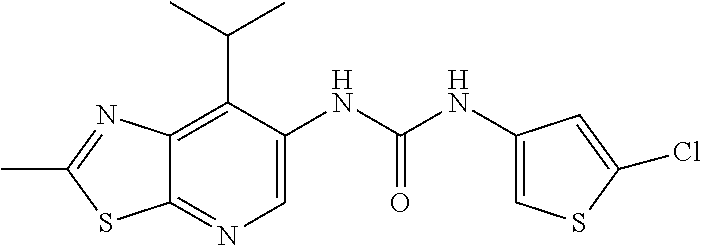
C12=C(C(C)C)C(NC(NC3=CSC(Cl)=C3)=O)=CN=C1SC(C)=N2
